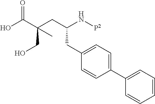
N(C(CC(C(O)=O)(CO)C)CC1=CC=C(C2=CC=CC=C2)C=C1)[P2]
